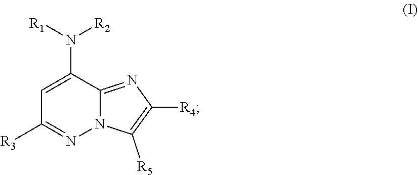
C1=C(N([R1])[R2])C2=NC([R4])=C([R5])N2N=C1[R3]
